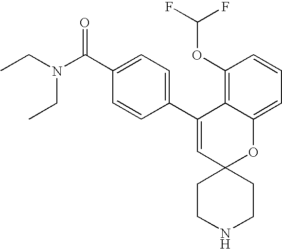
CCN(C(C1=CC=C(C2=CC3(OC4=CC=CC(OC(F)F)=C24)CCNCC3)C=C1)=O)CC
